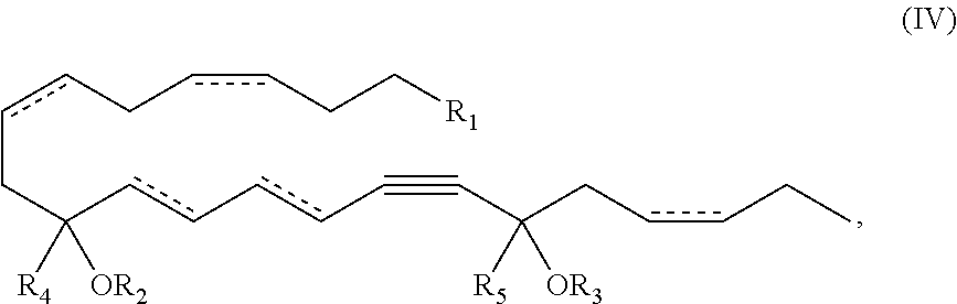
c(CC(cc-ccC#CC(CccCC)([R5])[OR3])([R4])[OR2])cCccCC[R1]
